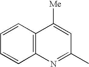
C1=CC2=C(C=C1)N=C(C)C=C2[Me]
